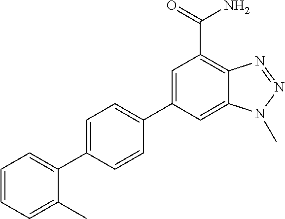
C12=CC(C3=CC=C(C4=CC=CC=C4C)C=C3)=CC(C(=O)N)=C1N=NN2C
